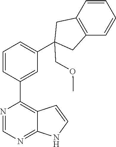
C1=CC(C2=C3C(=NC=N2)NC=C3)=CC(C2(COC)CC3=C(C2)C=CC=C3)=C1
